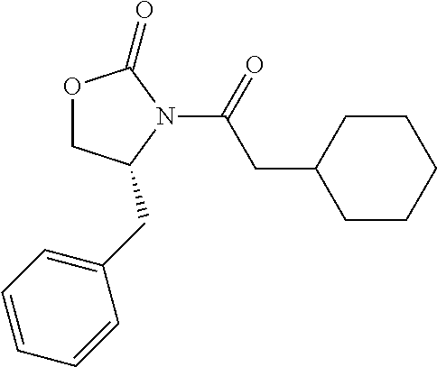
O1CC(CC2=CC=CC=C2)N(C(=O)CC2CCCCC2)C1=O
